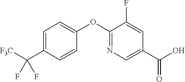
C1=C(C([F3C])(F)F)C=CC(OC2=NC=C(C(O)=O)C=C2F)=C1
